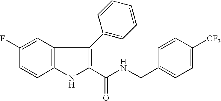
C1=C(F)C=CC2=C1C(C1=CC=CC=C1)=C(C(NCC1=CC=C([CF3])C=C1)=O)N2
